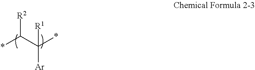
*C(C(*)([R1])[Ar])[R2]
